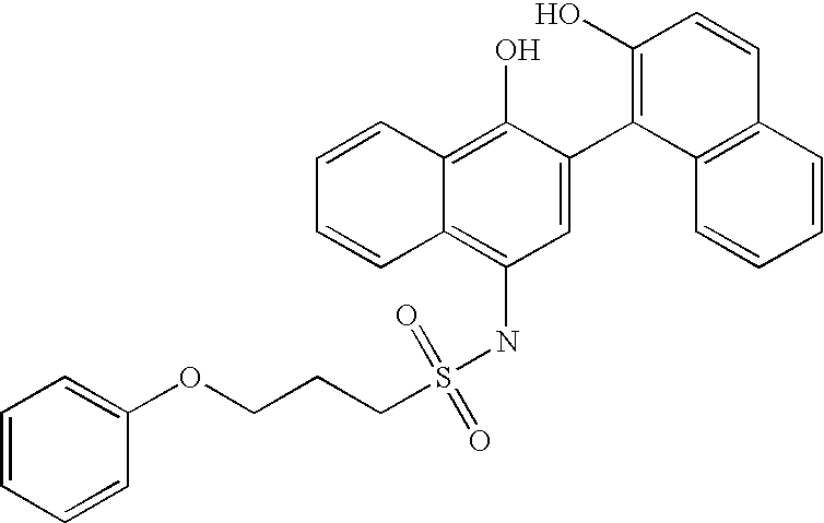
S(NC1=C2C(=C(O)C(C3=C(O)C=CC4=C3C=CC=C4)=C1)C=CC=C2)(=O)(=O)CCCOC1=CC=CC=C1
